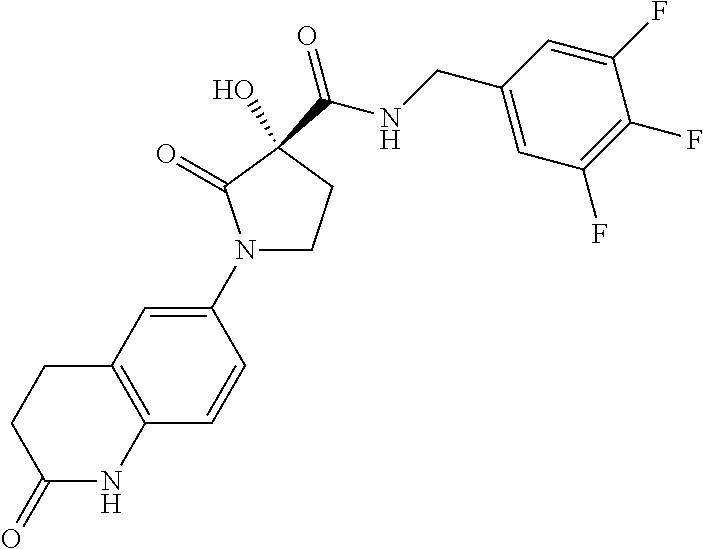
C1(N2CCC(O)(C(=O)NCC3=CC(F)=C(F)C(F)=C3)C2=O)=CC2=C(C=C1)NC(=O)CC2
